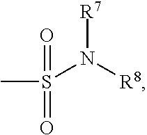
CS(=O)(=O)N([R8])[R7]
